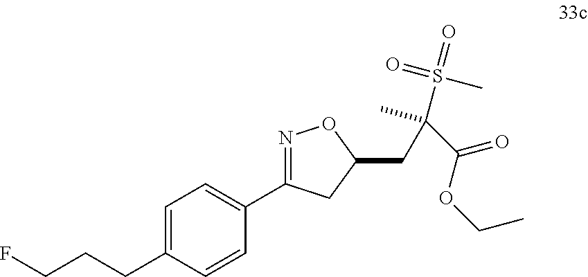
C(C1=CC=C(C2=NOC(CC(S(=O)(C)=O)(C(OCC)=O)C)C2)C=C1)CCF
